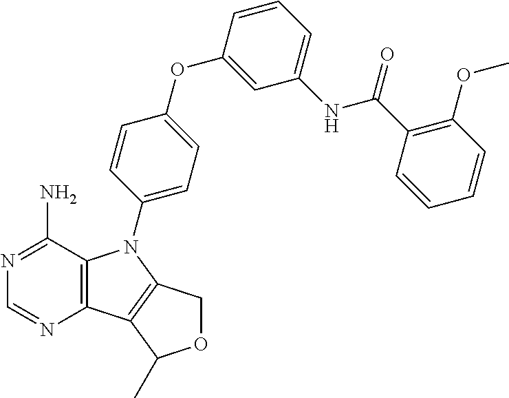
C12=C(C(N)=NC=N1)N(C1=CC=C(OC3=CC(NC(C4=C(OC)C=CC=C4)=O)=CC=C3)C=C1)C1=C2C(C)OC1
